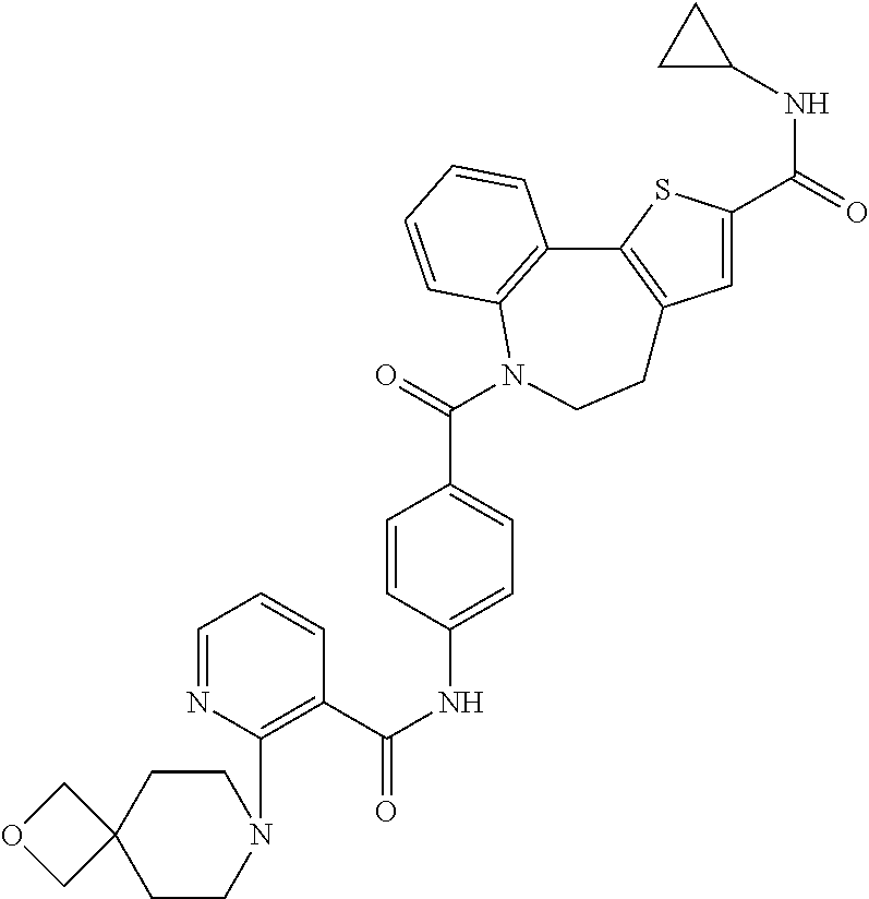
C1CC2(CCN1C1=C(C(NC3=CC=C(C(=O)N4C5=C(C6=C(C=C(C(=O)NC7CC7)S6)CC4)C=CC=C5)C=C3)=O)C=CC=N1)COC2
